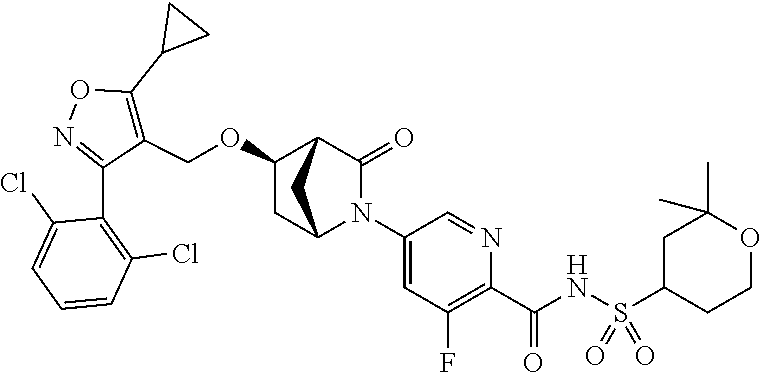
C1(OCC2=C(C3CC3)ON=C2C2=C(Cl)C=CC=C2Cl)CC2N(C3=CC(F)=C(C(NS(=O)(=O)C4CCOC(C)(C)C4)=O)N=C3)C(=O)C1C2
